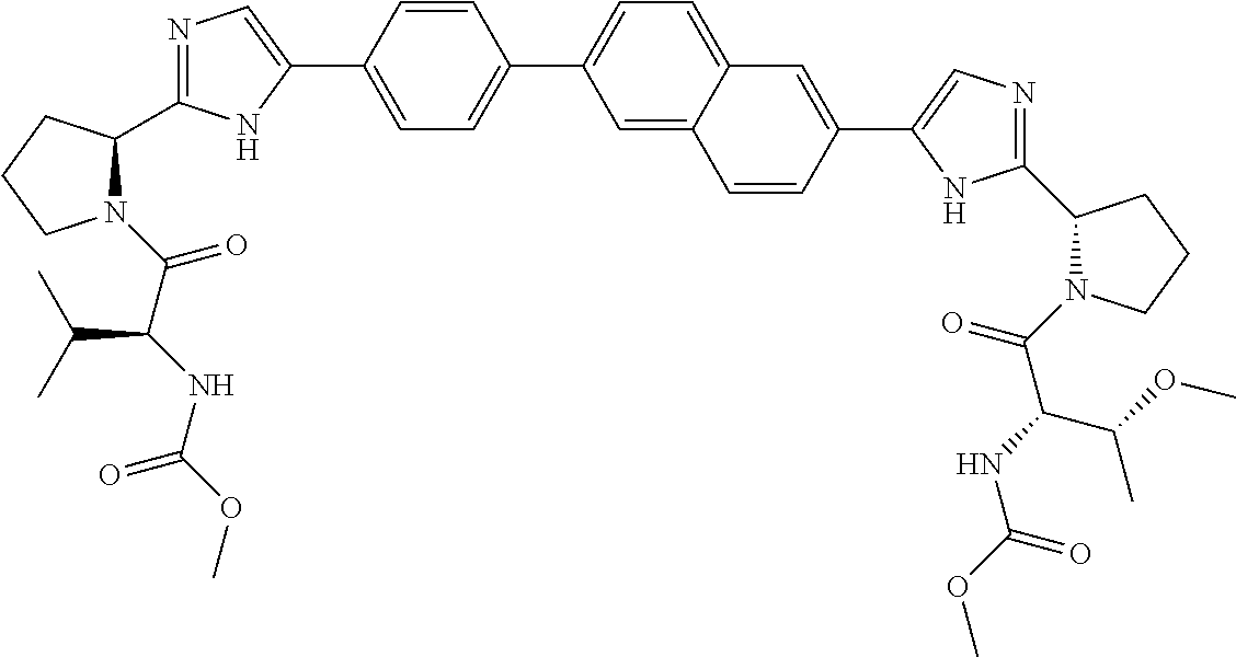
C1=C(C2=CN=C(C3N(C(C(NC(OC)=O)C(C)C)=O)CCC3)N2)C=CC(C2=CC=C3C(=C2)C=CC(C2=CN=C(C4N(C(C(NC(OC)=O)C(OC)C)=O)CCC4)N2)=C3)=C1
